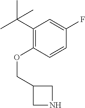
C(OC1=C(C(C)(C)C)C=C(F)C=C1)C1CNC1
